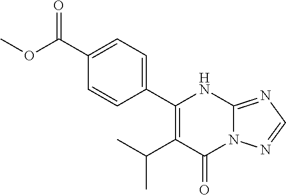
C1(C2=CC=C(C(OC)=O)C=C2)=C(C(C)C)C(=O)N2C(=NC=N2)N1
